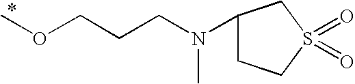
N(CCCOC)(C1CCS(=O)(=O)C1)C
